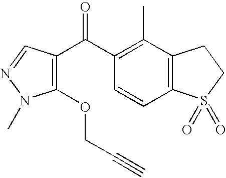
C1=CC2=C(C(C)=C1C(C1=C(OCC#C)N(C)N=C1)=O)CCS2(=O)=O
